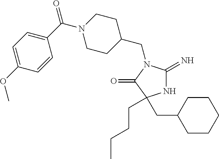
N1C(=N)N(CC2CCN(C(=O)C3=CC=C(OC)C=C3)CC2)C(=O)C1(CCCC)CC1CCCCC1
